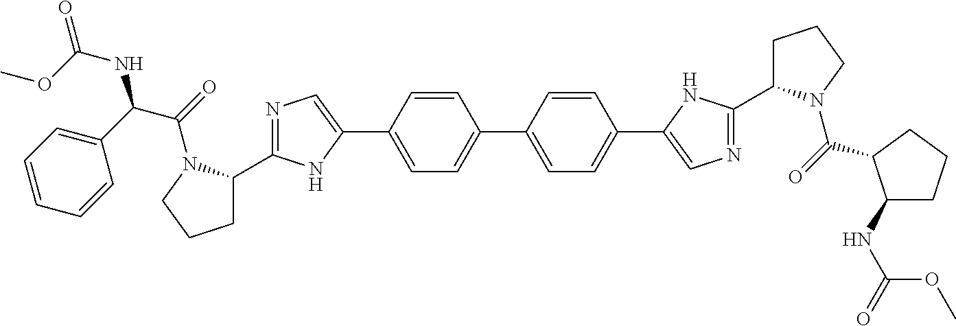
C1C(C2=NC=C(C3=CC=C(C4=CC=C(C5=CN=C(C6CCCN6C(=O)C6C(NC(=O)OC)CCC6)N5)C=C4)C=C3)N2)N(C(=O)C(C2=CC=CC=C2)NC(=O)OC)CC1
